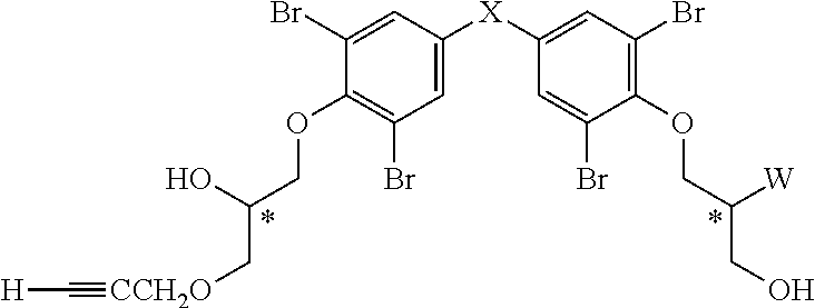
C1(Br)=CC([X]C2=CC(Br)=C(OCC([W])CO)C(Br)=C2)=CC(Br)=C1OCC(O)C[CCH2O]#C[H]
